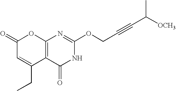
C12=C(C(=O)NC(OCC#CC([OCH3])C)=N1)C(CC)=CC(=O)O2
